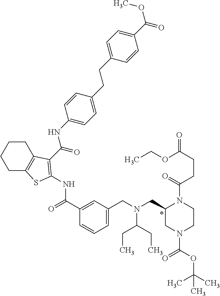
C1(C(=O)NC2=C(C(=O)NC3=CC=C(CCC4=CC=C(C(OC)=O)C=C4)C=C3)C3=C(CCCC3)S2)=CC(CN(CC2CN(C(=O)OC(C)(C)C)CCN2C(=O)CCC(=O)OCC)C(CC)CC)=CC=C1
